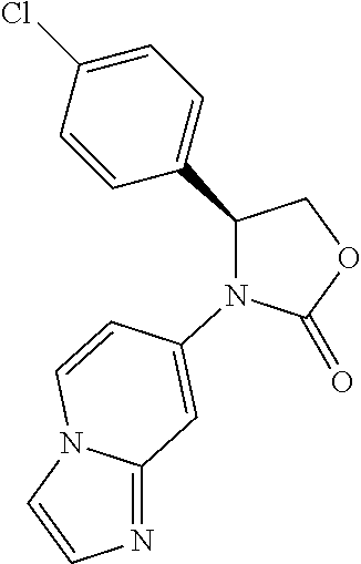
C1(C2=CC=C(Cl)C=C2)COC(=O)N1C1=CC2=NC=CN2C=C1
